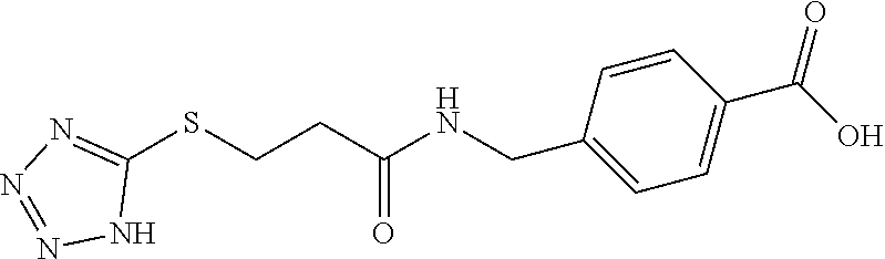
C1(SCCC(NCC2=CC=C(C(O)=O)C=C2)=O)=NN=NN1
